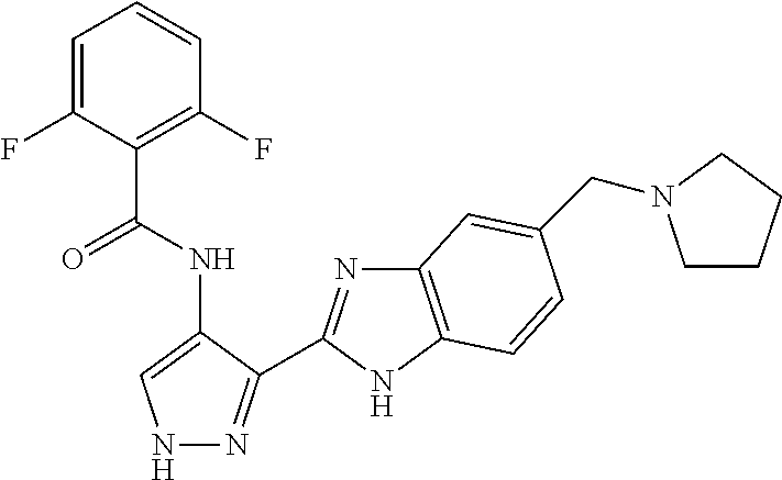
C1=C(F)C(C(NC2=CNN=C2C2=NC3=C(N2)C=CC(CN2CCCC2)=C3)=O)=C(F)C=C1
